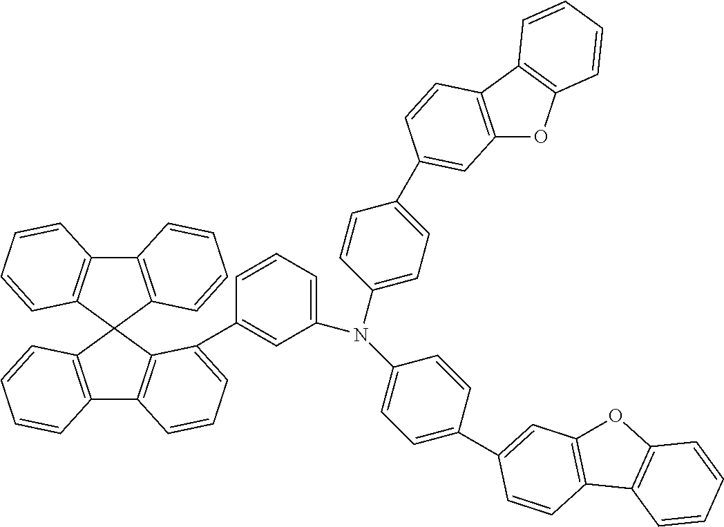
C12=C(C3(C4=C1C=CC=C4)C1=C(C4=C3C(C3=CC(N(C5=CC=C(C6=CC7=C(C8=C(O7)C=CC=C8)C=C6)C=C5)C5=CC=C(C6=CC7=C(C=C6)C6=C(O7)C=CC=C6)C=C5)=CC=C3)=CC=C4)C=CC=C1)C=CC=C2
